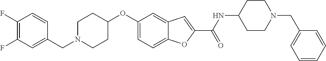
N1(CC2=CC(F)=C(F)C=C2)CCC(OC2=CC=C3C(=C2)C=C(C(=O)NC2CCN(CC4=CC=CC=C4)CC2)O3)CC1
